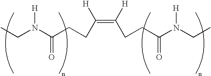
C(=C(CCC(N(CC)[H])=O)[H])([H])CCC(N(CC)[H])=O
